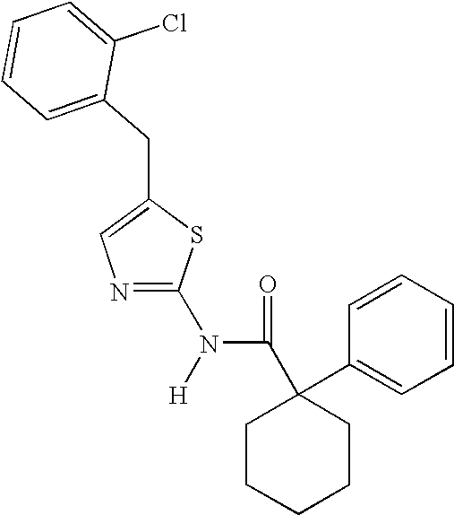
C1=CC=C(CC2=CN=C(N([H])C(C3(C4=CC=CC=C4)CCCCC3)=O)S2)C(Cl)=C1
